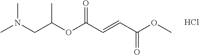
Cl.N(CC(OC(C=CC(OC)=O)=O)C)(C)C
